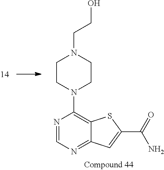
N1=CN=C2C(=C1N1CCN(CCO)CC1)SC(C(=O)N)=C2
